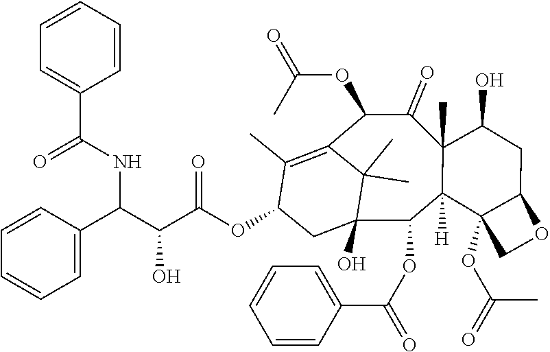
C1=C(C(C(C(OC2CC3(O)C(C)(C)C(=C2C)C(OC(C)=O)C(=O)C2(C)C([H])(C3OC(C3=CC=CC=C3)=O)C3(OC(C)=O)C(CC2O)OC3)=O)O)NC(C2=CC=CC=C2)=O)C=CC=C1
